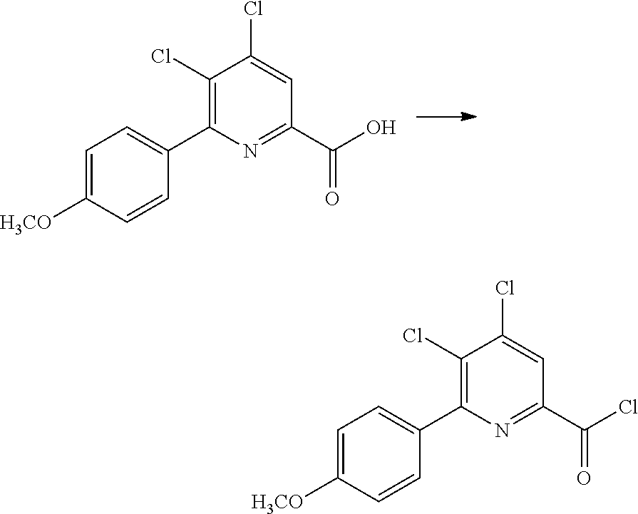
N1=C(C(Cl)=O)C=C(Cl)C(Cl)=C1C1=CC=C([H3CO])C=C1.N1=C(C(O)=O)C=C(Cl)C(Cl)=C1C1=CC=C([H3CO])C=C1
